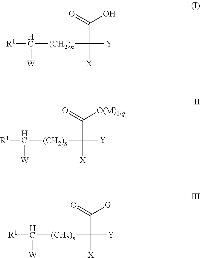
[R1]C([(CH2)n]C(C(=O)O)([Y])[X])[W].[R1]C([(CH2)n]C(C(=O)[O(M)1/q])([Y])[X])[W].[R1]C([(CH2)n]C(C(=O)[G])([Y])[X])[W]
